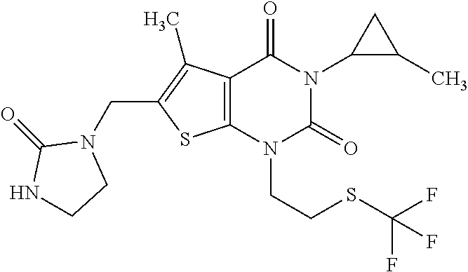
C12=C(N(CCSC(F)(F)F)C(=O)N(C3C(C)C3)C1=O)SC(CN1C(=O)NCC1)=C2C
